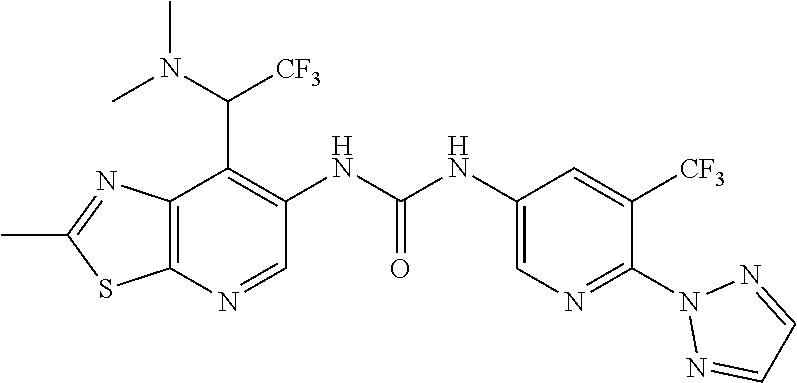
C1=NN(C2=NC=C(NC(NC3=C(C(N(C)C)[CF3])C4=C(SC(C)=N4)N=C3)=O)C=C2[CF3])N=C1
